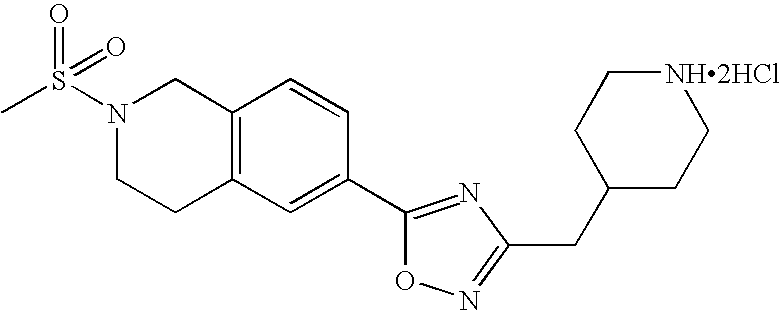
C12=C(C=C(C3=NC(CC4CC[NH2HCl]CC4)=NO3)C=C1)CCN(S(C)(=O)=O)C2
